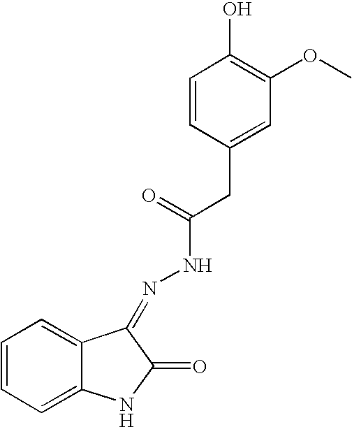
C1=CC=C2C(=C1)C(=NNC(=O)CC1=CC(OC)=C(O)C=C1)C(=O)N2
